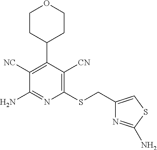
C1([NC])=C(C2CCOCC2)C([CN])=C(SCC2=CSC(N)=N2)N=C1N
